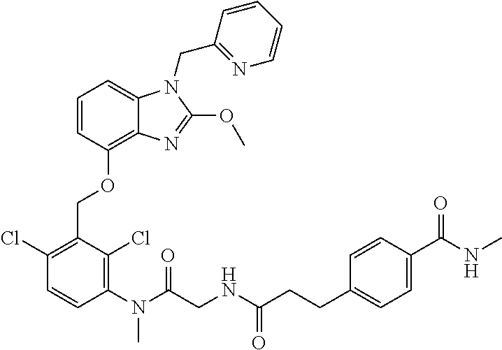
C1(Cl)=C(COC2=C3C(=CC=C2)N(CC2=NC=CC=C2)C(OC)=N3)C(Cl)=C(N(C(=O)CNC(=O)CCC2=CC=C(C(NC)=O)C=C2)C)C=C1
